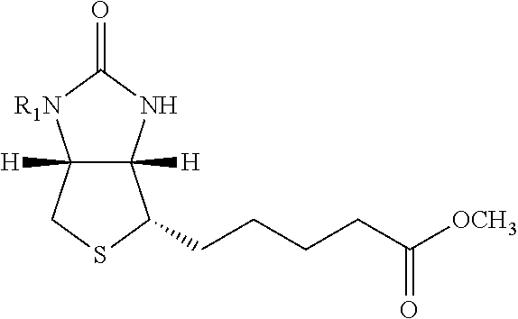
C12([H])C([H])(NC(=O)[R1N]1)C(CCCCC([OCH3])=O)SC2
